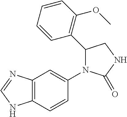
C1(C2=C(OC)C=CC=C2)CNC(=O)N1C1=CC2=C(C=C1)NC=N2
